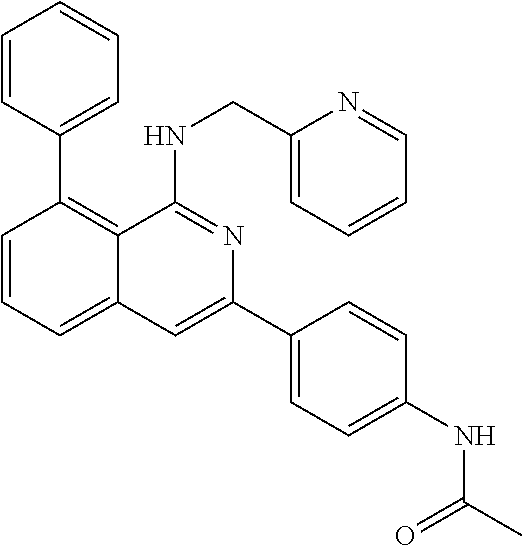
C1=CC(C2=C3C(=CC=C2)C=C(C2=CC=C(NC(C)=O)C=C2)N=C3NCC2=CC=CC=N2)=CC=C1
